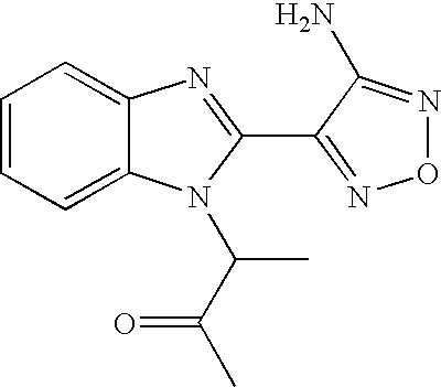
C1=CC=C2C(=C1)N=C(C1=NON=C1N)N2C(C(C)=O)C
